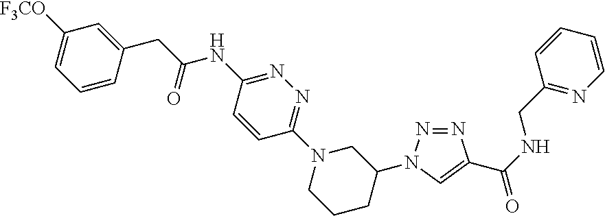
C1=CC(CC(NC2=NN=C(N3CCCC(N4N=NC(C(NCC5=NC=CC=C5)=O)=C4)C3)C=C2)=O)=CC([F3CO])=C1
